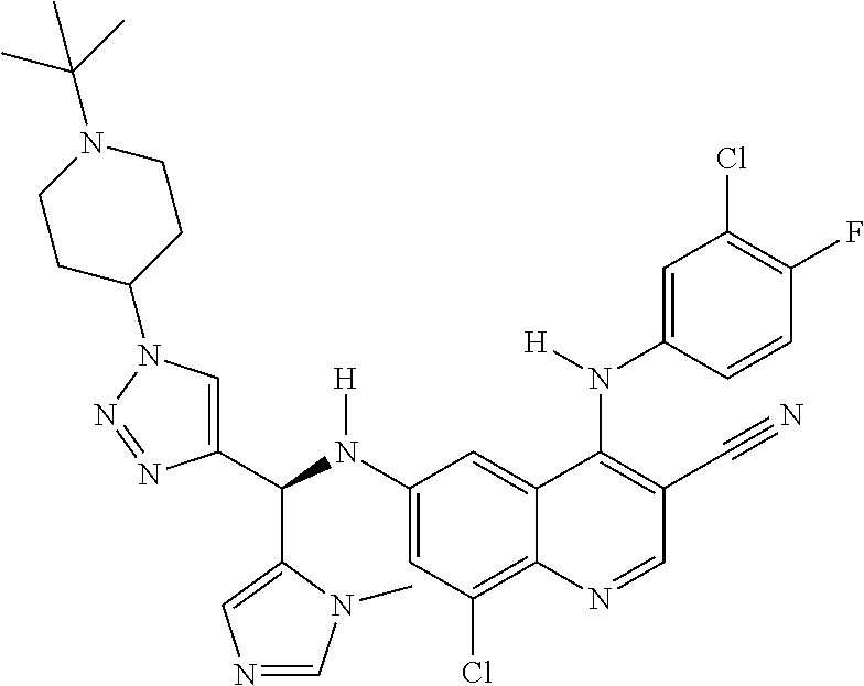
C1(N(C(C2=CN(C3CCN(C(C)(C)C)CC3)N=N2)C2=CN=CN2C)[H])=CC(Cl)=C2C(=C1)C(N(C1=CC(Cl)=C(F)C=C1)[H])=C(C#N)C=N2
